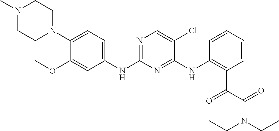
N1(C)CCN(C2=CC=C(NC3=NC=C(Cl)C(NC4=C(C(=O)C(=O)N(CC)CC)C=CC=C4)=N3)C=C2OC)CC1
